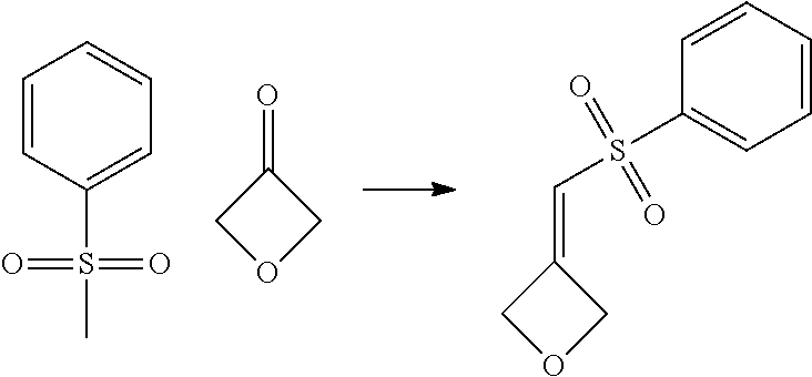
C1=CC(S(C)(=O)=O)=CC=C1.C1(=O)COC1.C1(=CS(C2=CC=CC=C2)(=O)=O)COC1
